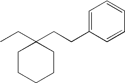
C1(CC)(CCC2=CC=CC=C2)CCCCC1
